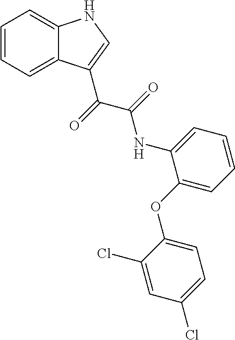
C1=CC=C2C(=C1)NC=C2C(=O)C(=O)NC1=CC=CC=C1OC1=CC=C(Cl)C=C1Cl
